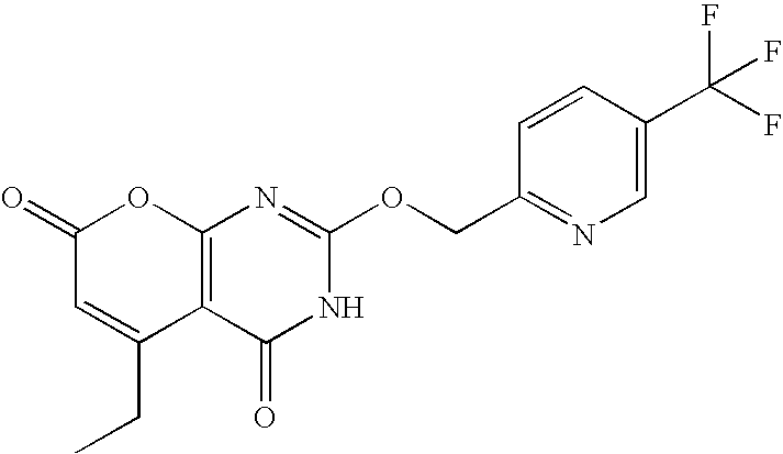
C12=C(C(=O)NC(OCC3=NC=C(C(F)(F)F)C=C3)=N1)C(CC)=CC(=O)O2
